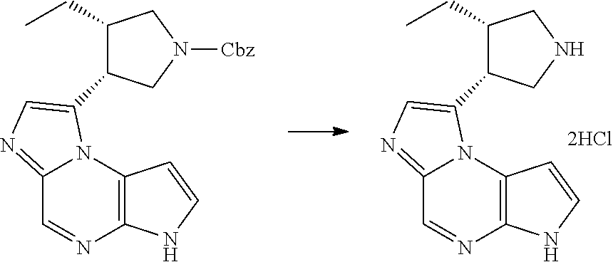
C12=C(N3C(=NC=C3C3C(CC)CNC3)C=N1)C=CN2.C12=C(N3C(=NC=C3C3C(CC)CN([Cbz])C3)C=N1)C=CN2
